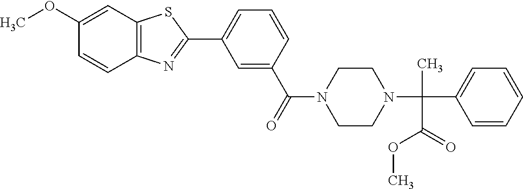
C12=C(C=C(OC)C=C1)SC(C1=CC=CC(C(=O)N3CCN(C(C4=CC=CC=C4)(C)C(=O)OC)CC3)=C1)=N2
